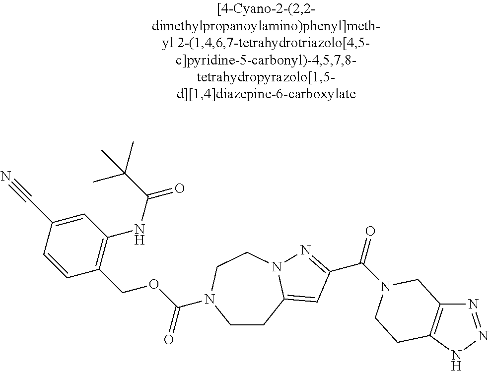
C1=CC(C#N)=CC(NC(=O)C(C)(C)C)=C1COC(=O)N1CCC2=CC(C(=O)N3CC4=C(NN=N4)CC3)=NN2CC1
